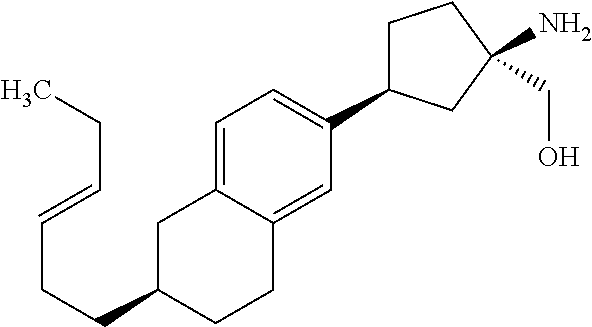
C(CCC1CC2=CC=C(C3CCC(CO)(N)C3)C=C2CC1)=CCC
